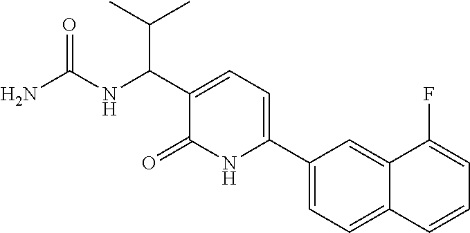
C1(C2=CC=C(C(NC(N)=O)C(C)C)C(=O)N2)=CC=C2C(=C1)C(F)=CC=C2
